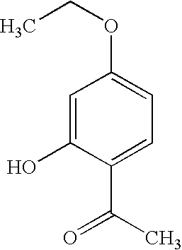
C1=C(O)C(C(C)=O)=CC=C1OCC
